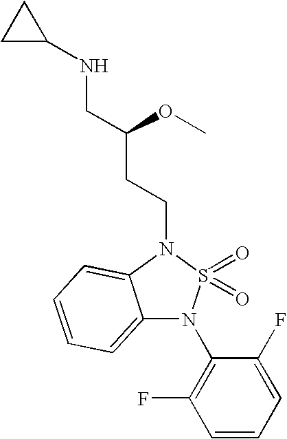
C12=CC=CC=C1N(CCC(CNC1CC1)OC)S(=O)(=O)N2C1=C(F)C=CC=C1F
